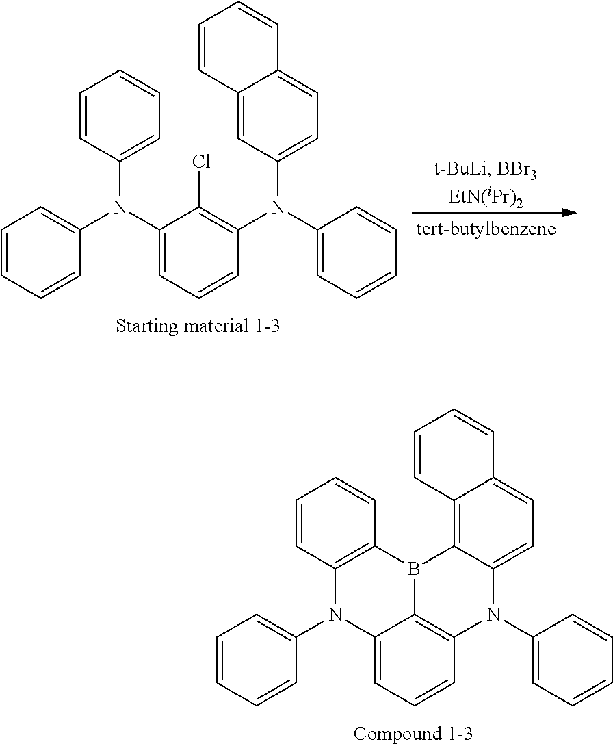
C1=CC(N(C2=CC=CC=C2)C2=CC=CC(N(C3=CC=C4C(=C3)C=CC=C4)C3=CC=CC=C3)=C2Cl)=CC=C1.C1=CC2=C(C=C1)B1C3=C(C=CC=C3N2C2=CC=CC=C2)N(C2=CC=CC=C2)C2=CC=C3C(=C12)C=CC=C3
